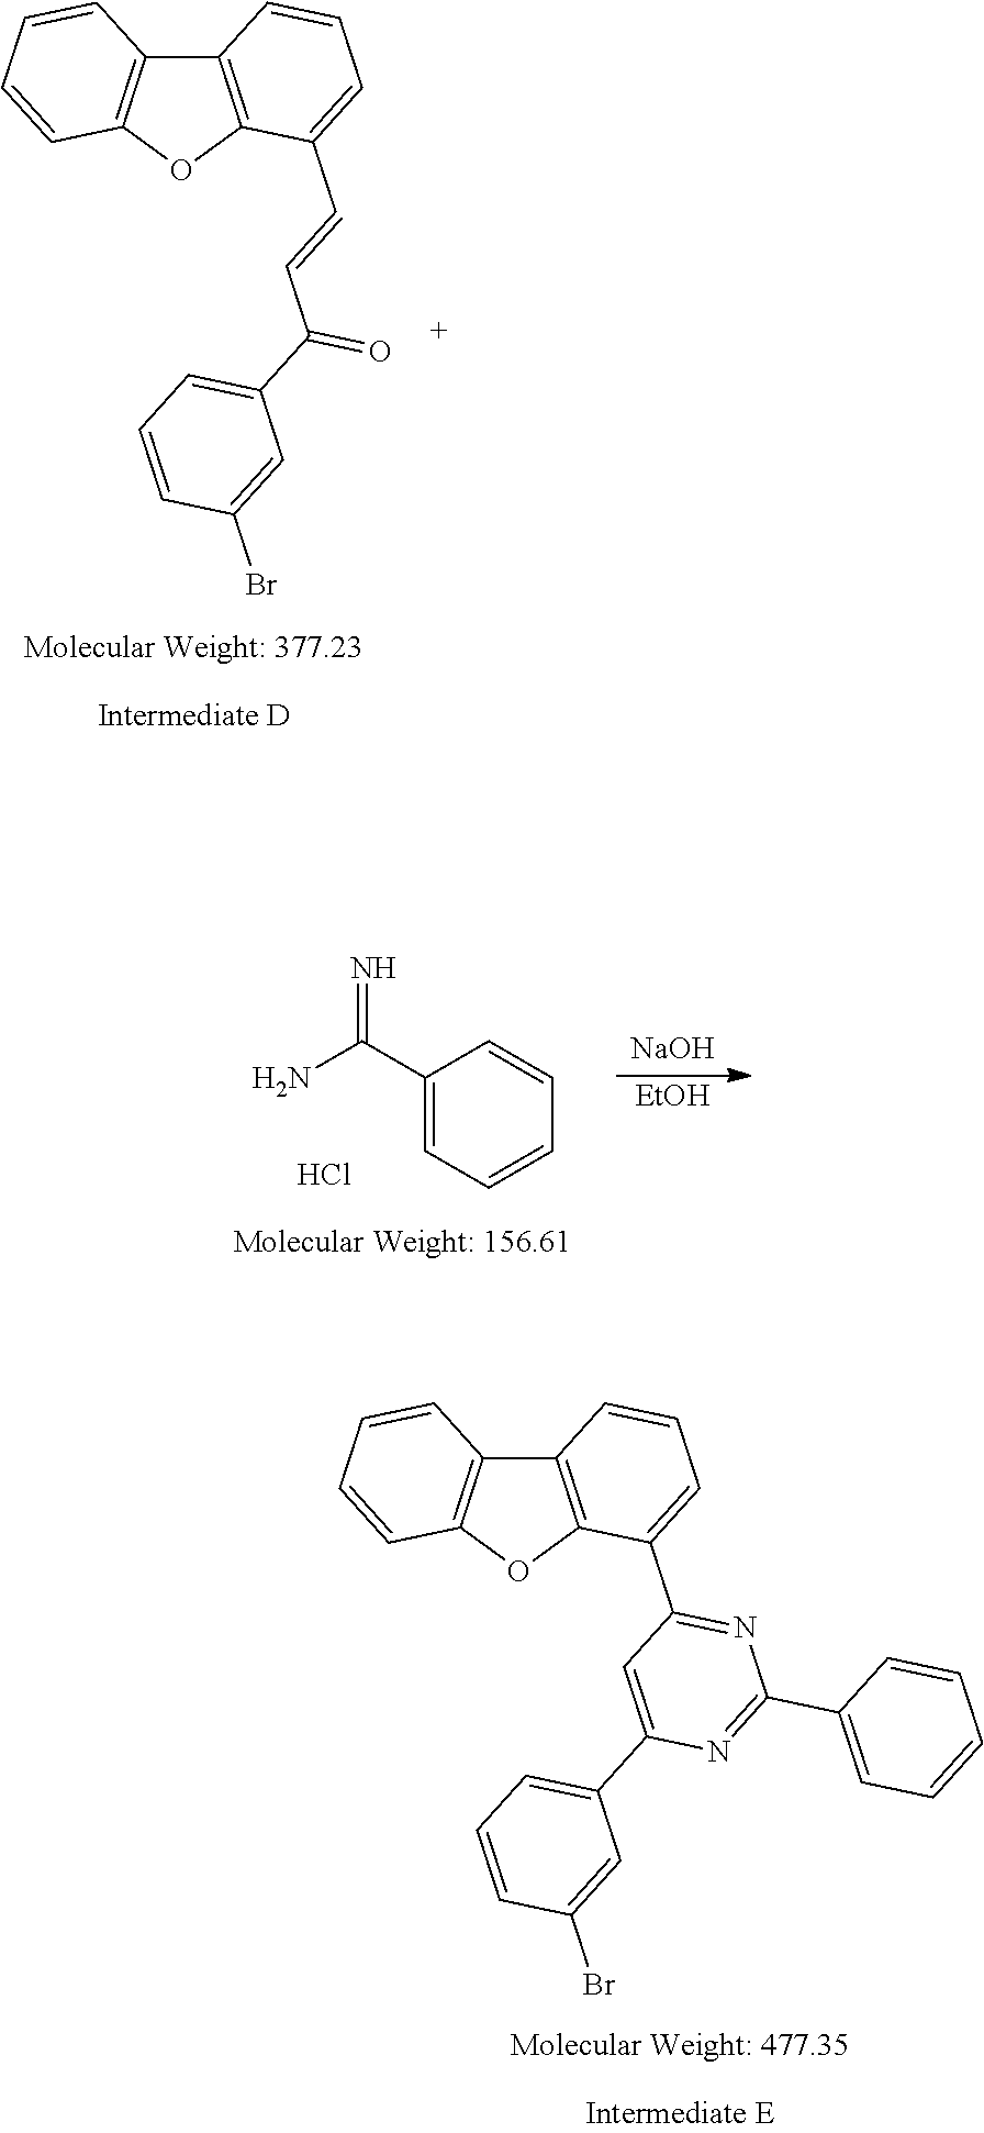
C12=C(OC3=C1C=CC=C3)C(C=CC(C1=CC=CC(Br)=C1)=O)=CC=C2.C1(C(N)=N)=CC=CC=C1.Cl.[NaOH].[EtOH].C12=C(OC3=C1C=CC=C3)C(C1=NC(C3=CC=CC=C3)=NC(C3=CC=CC(Br)=C3)=C1)=CC=C2
